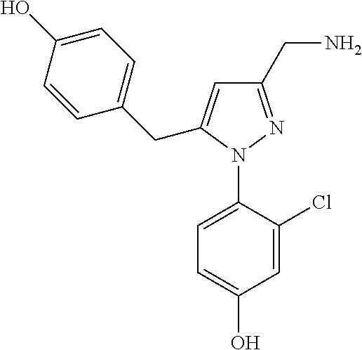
C1=C(N2N=C(CN)C=C2CC2=CC=C(O)C=C2)C(Cl)=CC(O)=C1
